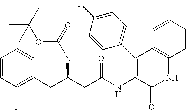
C1=CC(F)=C(CC(CC(NC2=C(C3=CC=C(F)C=C3)C3=C(NC2=O)C=CC=C3)=O)NC(OC(C)(C)C)=O)C=C1
